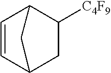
C1=CC2CC([C4F9])C1C2
